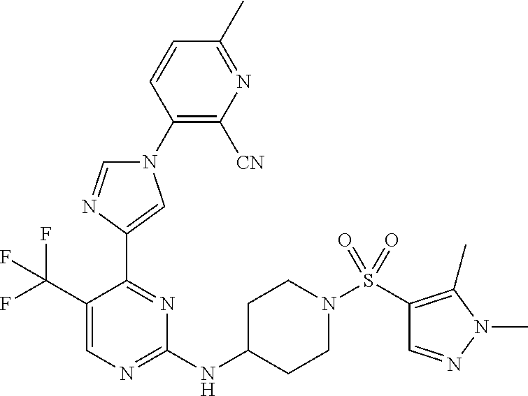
C1(N2C=NC(C3=NC(NC4CCN(S(=O)(=O)C5=C(C)N(C)N=C5)CC4)=NC=C3C(F)(F)F)=C2)=C([CN])N=C(C)C=C1
